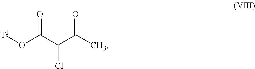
O=C(C(C(C)=O)Cl)O[T1]
